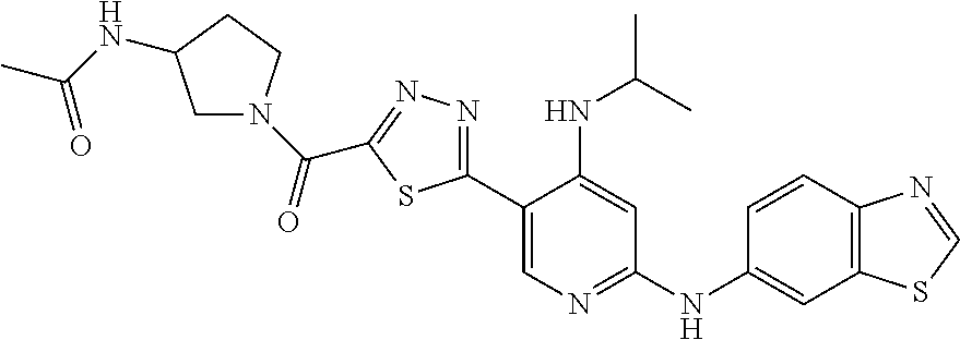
C1(C2=NN=C(C(=O)N3CC(NC(=O)C)CC3)S2)=CN=C(NC2=CC3=C(C=C2)N=CS3)C=C1NC(C)C
